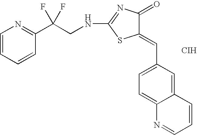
N(C1=NC(=O)C(=CC2=CC=C3C(=C2)C=CC=N3)S1)CC(C1=NC=CC=C1)(F)F.[CIH]
